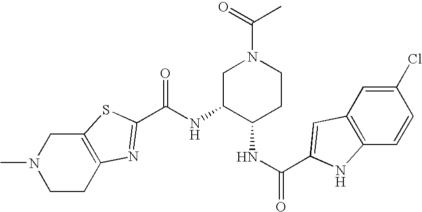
C12=C(CCN(C)C1)N=C(C(NC1C(NC(=O)C3=CC4=C(C=CC(Cl)=C4)N3)CCN(C(=O)C)C1)=O)S2
